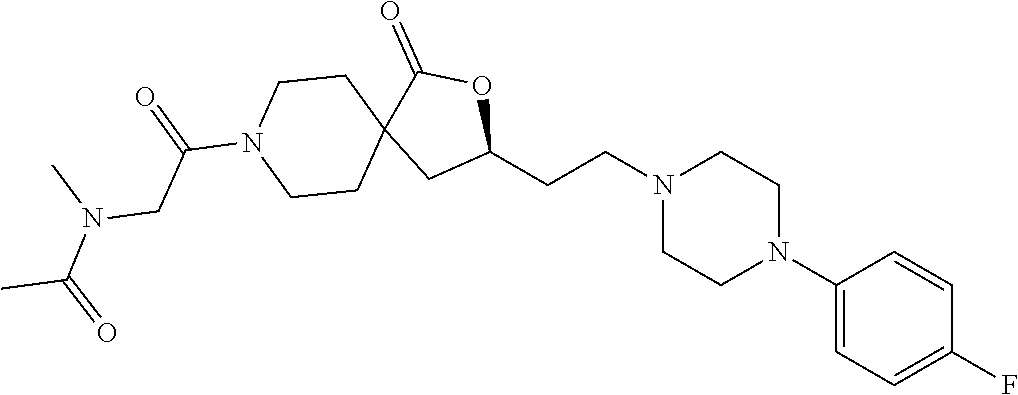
C1(N2CCN(CCC3OC(=O)C4(C3)CCN(C(CN(C(=O)C)C)=O)CC4)CC2)=CC=C(F)C=C1
